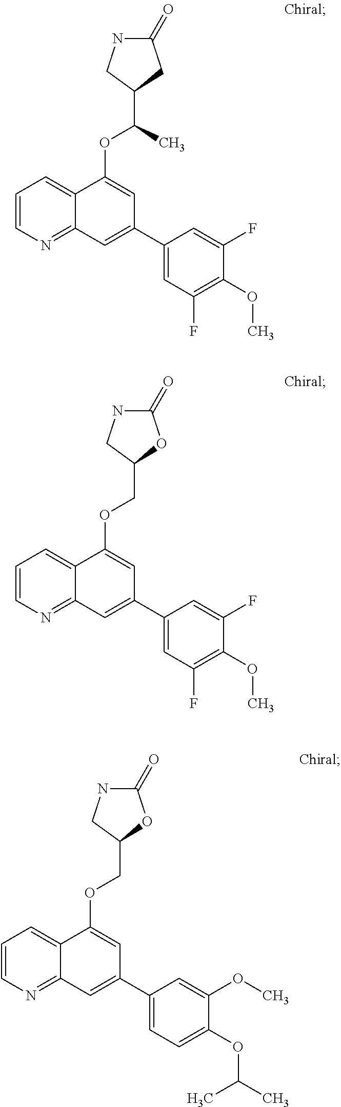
C1=CN=C2C(=C1)C(OC(C1CC(=O)NC1)C)=CC(C1=CC(F)=C(OC)C(F)=C1)=C2.C1=CN=C2C(=C1)C(OCC1OC(=O)NC1)=CC(C1=CC(F)=C(OC)C(F)=C1)=C2.C1=CN=C2C(=C1)C(OCC1OC(=O)NC1)=CC(C1=CC=C(OC(C)C)C(OC)=C1)=C2
